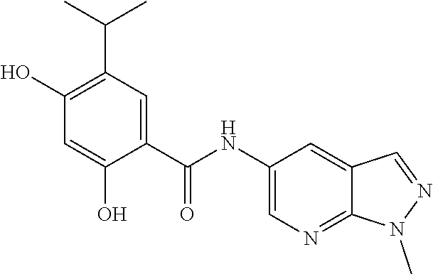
C1(O)=C(C(C)C)C=C(C(NC2=CN=C3C(=C2)C=NN3C)=O)C(O)=C1
